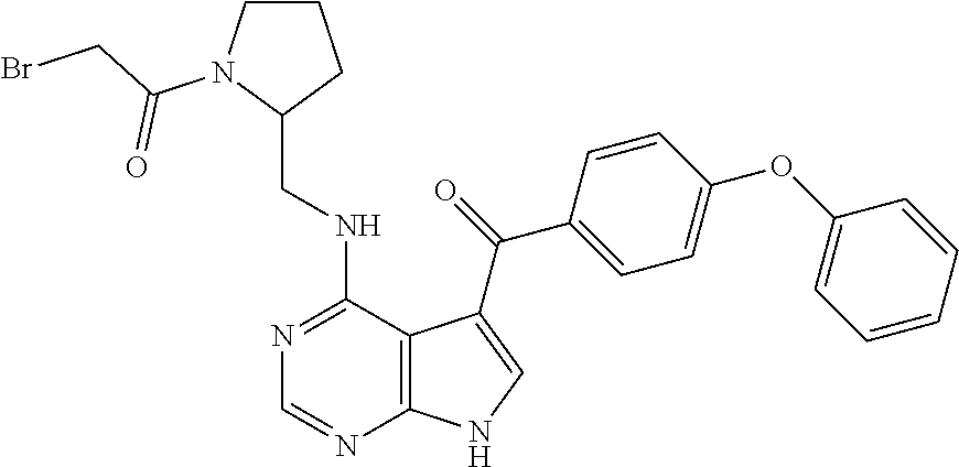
C1=CC=CC(OC2=CC=C(C(=O)C3=CNC4=C3C(NCC3CCCN3C(CBr)=O)=NC=N4)C=C2)=C1
